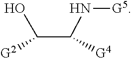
OC(C(N[G5])[G4])[G2]
